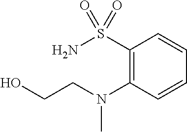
C1(S(N)(=O)=O)=C(N(CCO)C)C=CC=C1
